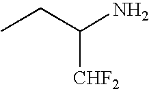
CCC(N)[CHF2]
